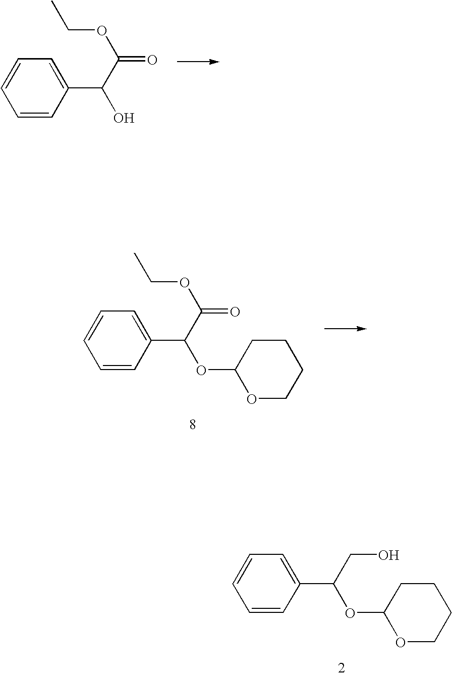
C1=CC(C(CO)OC2OCCCC2)=CC=C1.C1=CC(C(C(=O)OCC)O)=CC=C1.C1=CC(C(C(=O)OCC)OC2OCCCC2)=CC=C1
